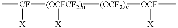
C[CF]([(OCFCF2)u]([(OCF2)v][OCF](C)[X])[X])[X]
